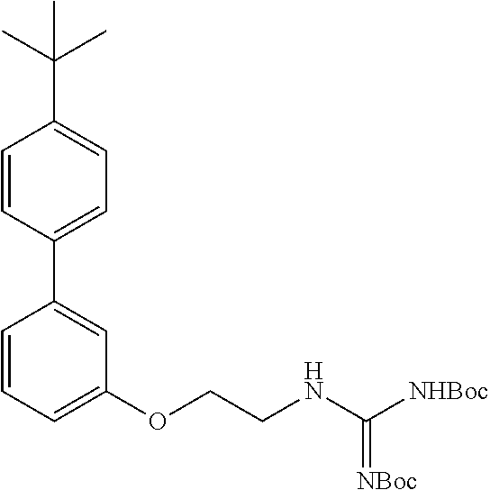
C1=CC(C2=CC=C(C(C)(C)C)C=C2)=CC(OCCNC([NHBoc])=[NBoc])=C1
